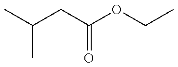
CC(CC(OCC)=O)C
